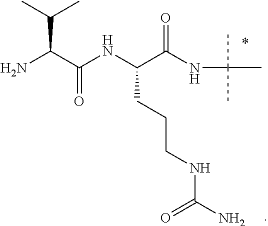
C(C(NC(C(NC(C)(C)C)=O)CCCNC(N)=O)=O)(N)C(C)C
